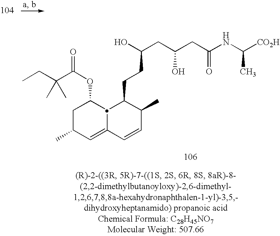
CCC(C(OC1CC(C)C=C2C1C(CCC(O)CC(CC(NC([CO2H])C)=O)O)C(C)C=C2)=O)(C)C
